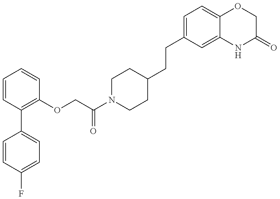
C1=CC(F)=CC=C1C1=C(OCC(N2CCC(CCC3=CC=C4C(=C3)NC(=O)CO4)CC2)=O)C=CC=C1
